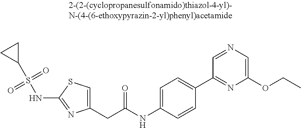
C1(CC(NC2=CC=C(C3=NC(OCC)=CN=C3)C=C2)=O)=CSC(NS(C2CC2)(=O)=O)=N1
